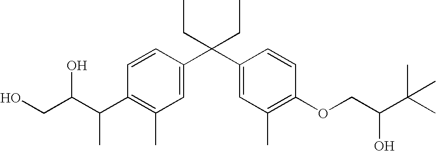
C1=CC(C(C2=CC(C)=C(OCC(C(C)(C)C)O)C=C2)(CC)CC)=CC(C)=C1C(C(CO)O)C
